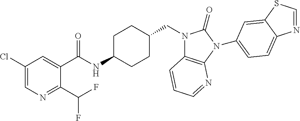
C1(Cl)=CN=C(C(F)F)C(C(NC2CCC(CN3C4=C(N(C5=CC=C6N=CSC6=C5)C3=O)N=CC=C4)CC2)=O)=C1
